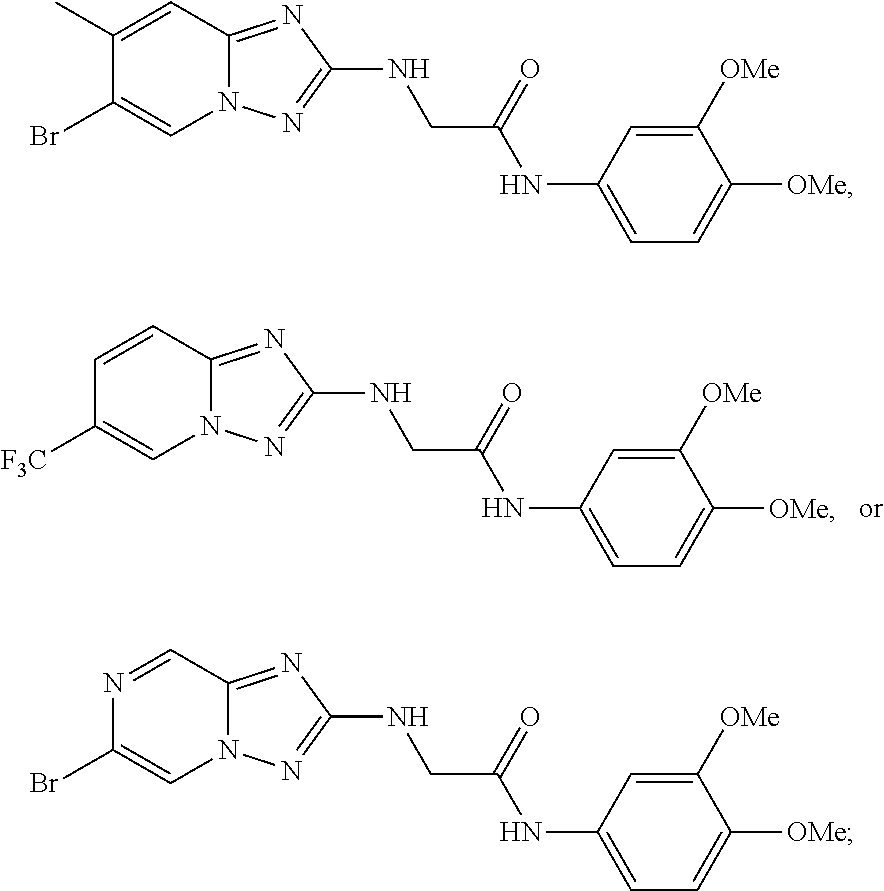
C1=CC2=NC(NCC(NC3=CC=C([OMe])C([OMe])=C3)=O)=NN2C=C1[F3C].C1(Br)=CN2C(=NC(NCC(NC3=CC=C([OMe])C([OMe])=C3)=O)=N2)C=C1C.C1=C(Br)N=CC2=NC(NCC(NC3=CC=C([OMe])C([OMe])=C3)=O)=NN12
